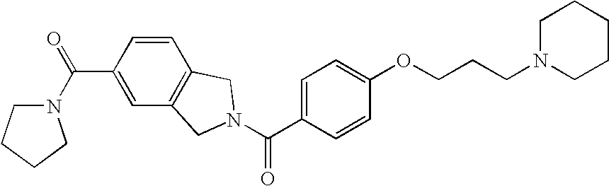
C(C1=CC=C(OCCCN2CCCCC2)C=C1)(=O)N1CC2=C(C=CC(C(N3CCCC3)=O)=C2)C1
